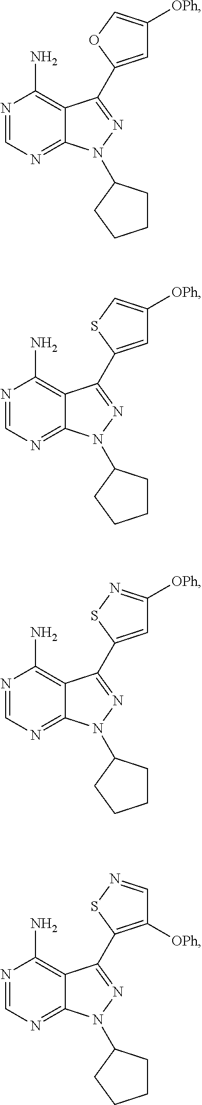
N1=CN=C2C(=C1N)C(C1=CC([OPh])=CO1)=NN2C1CCCC1.N1=CN=C2C(=C1N)C(C1=CC([OPh])=CS1)=NN2C1CCCC1.N1=CN=C2C(=C1N)C(C1=CC([OPh])=NS1)=NN2C1CCCC1.N1=CN=C2C(=C1N)C(C1=C([OPh])C=NS1)=NN2C1CCCC1
